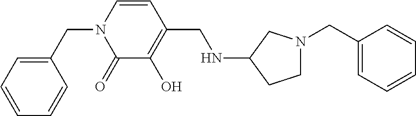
C1=CN(CC2=CC=CC=C2)C(=O)C(O)=C1CNC1CCN(CC2=CC=CC=C2)C1
